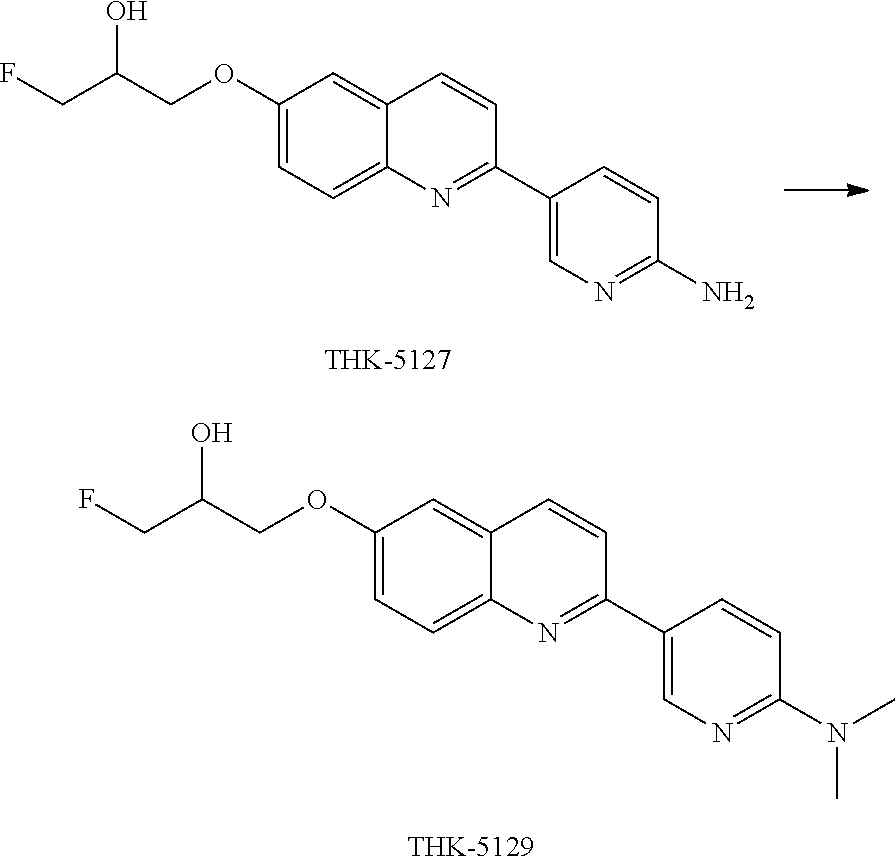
C1(OCC(CF)O)=CC=C2C(=C1)C=CC(C1=CN=C(N)C=C1)=N2.C1(OCC(CF)O)=CC=C2C(=C1)C=CC(C1=CN=C(N(C)C)C=C1)=N2
